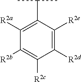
C1([R2d])=C([R2e])C(C(C)C)=C([R2a])C([R2b])=C1[R2c]
